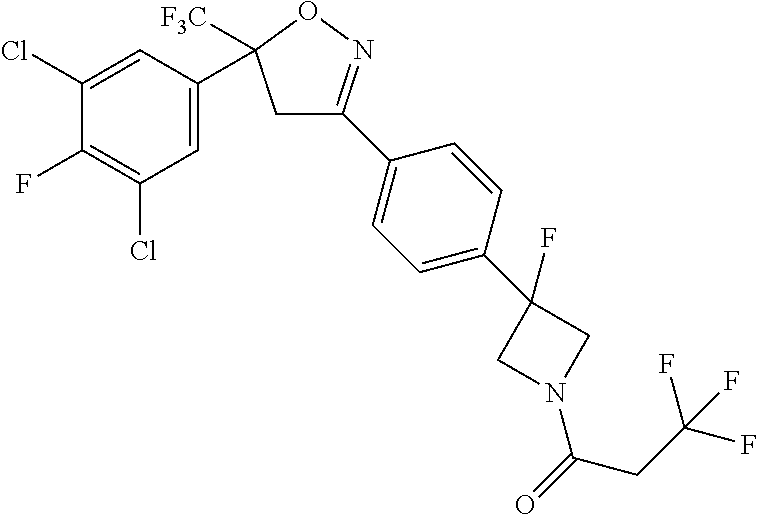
C1=C(C2([F3C])CC(C3=CC=C(C4(F)CN(C(=O)CC(F)(F)F)C4)C=C3)=NO2)C=C(Cl)C(F)=C1Cl
